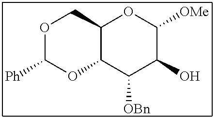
O1CC2C(OC1[Ph])C([OBn])C(O)C([OMe])O2
